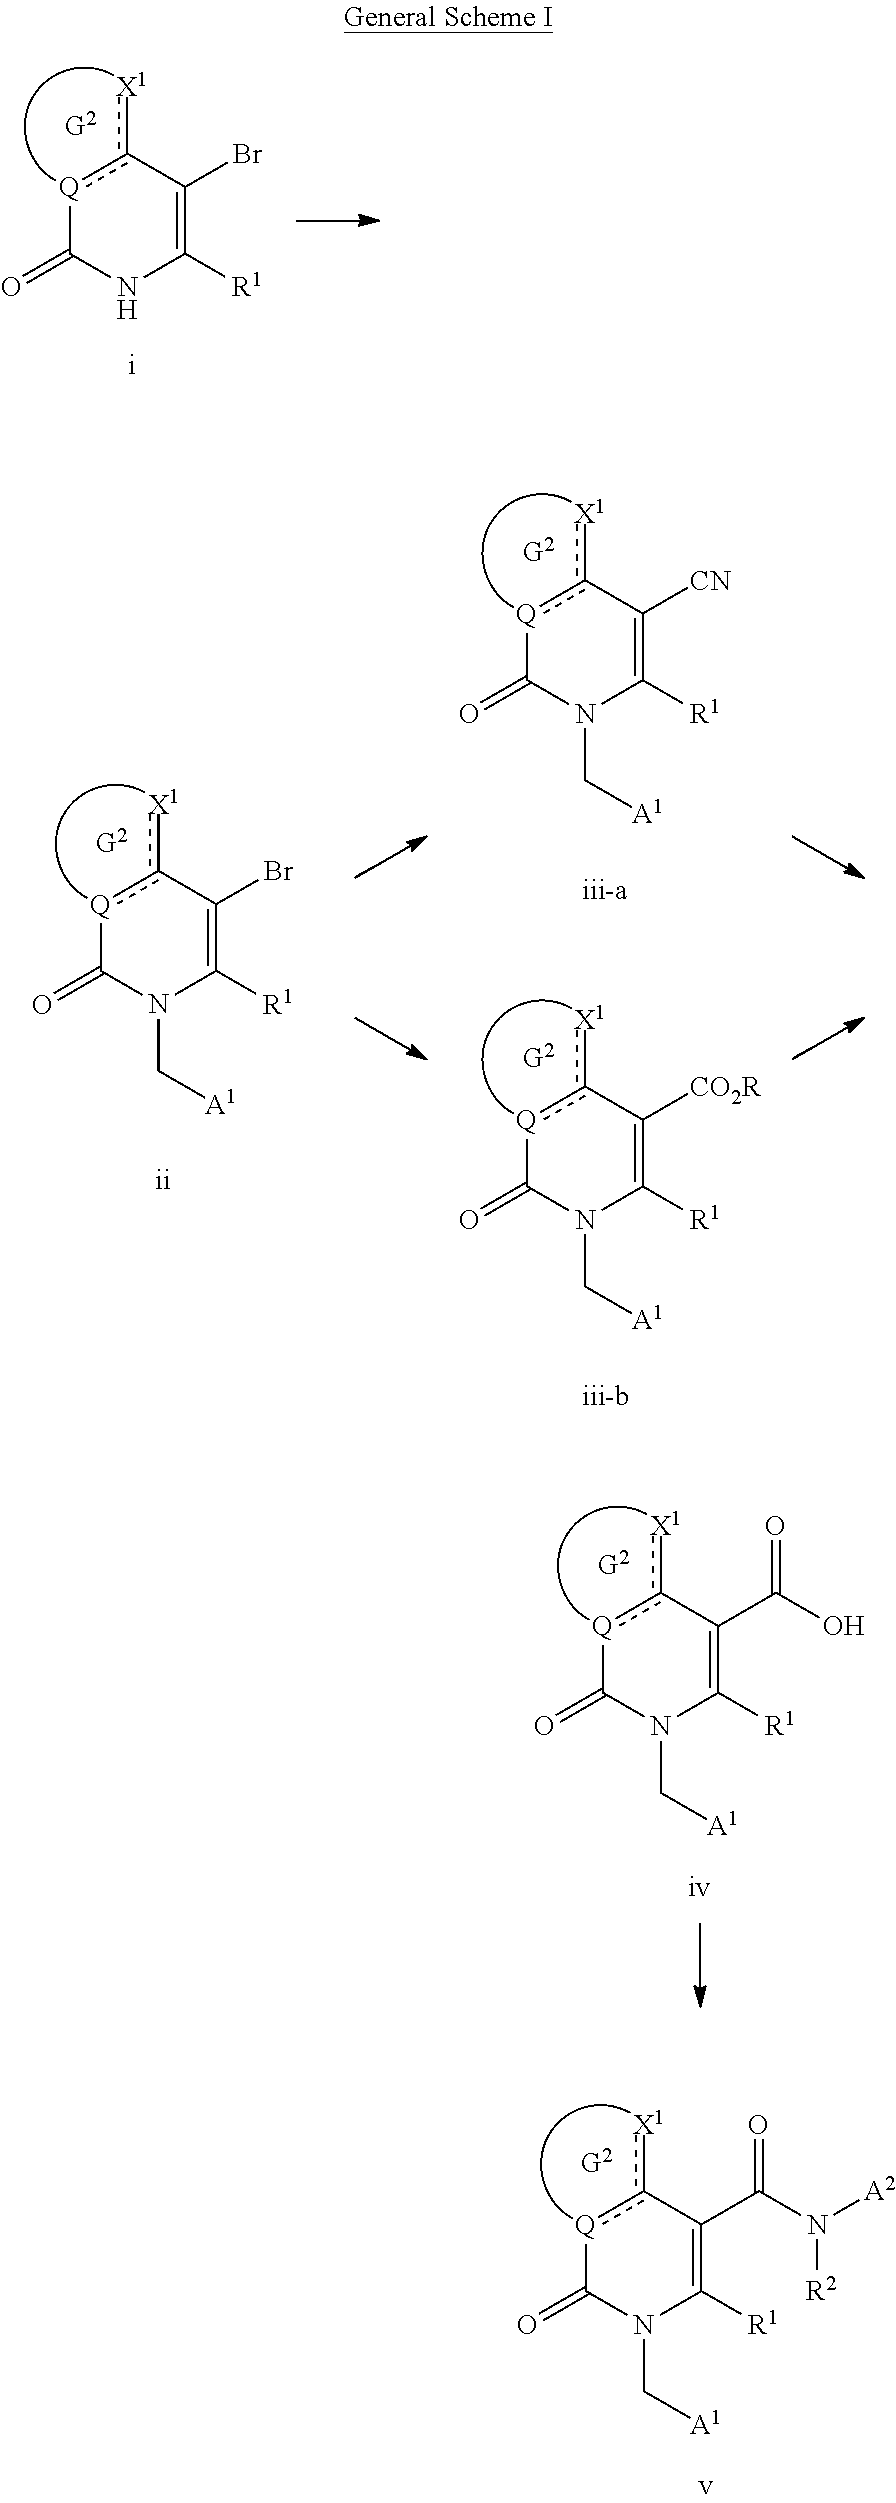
[Q]1c([X1])C(Br)=C([R1])NC1=O.[Q]1c([X1])C(Br)=C([R1])N(C[A1])C1=O.[Q]1c([X1])C([CN])=C([R1])N(C[A1])C1=O.[Q]1c([X1])C([CO2R])=C([R1])N(C[A1])C1=O.[Q]1c([X1])C(C(O)=O)=C([R1])N(C[A1])C1=O.[Q]1c([X1])C(C(N([A2])[R2])=O)=C([R1])N(C[A1])C1=O
